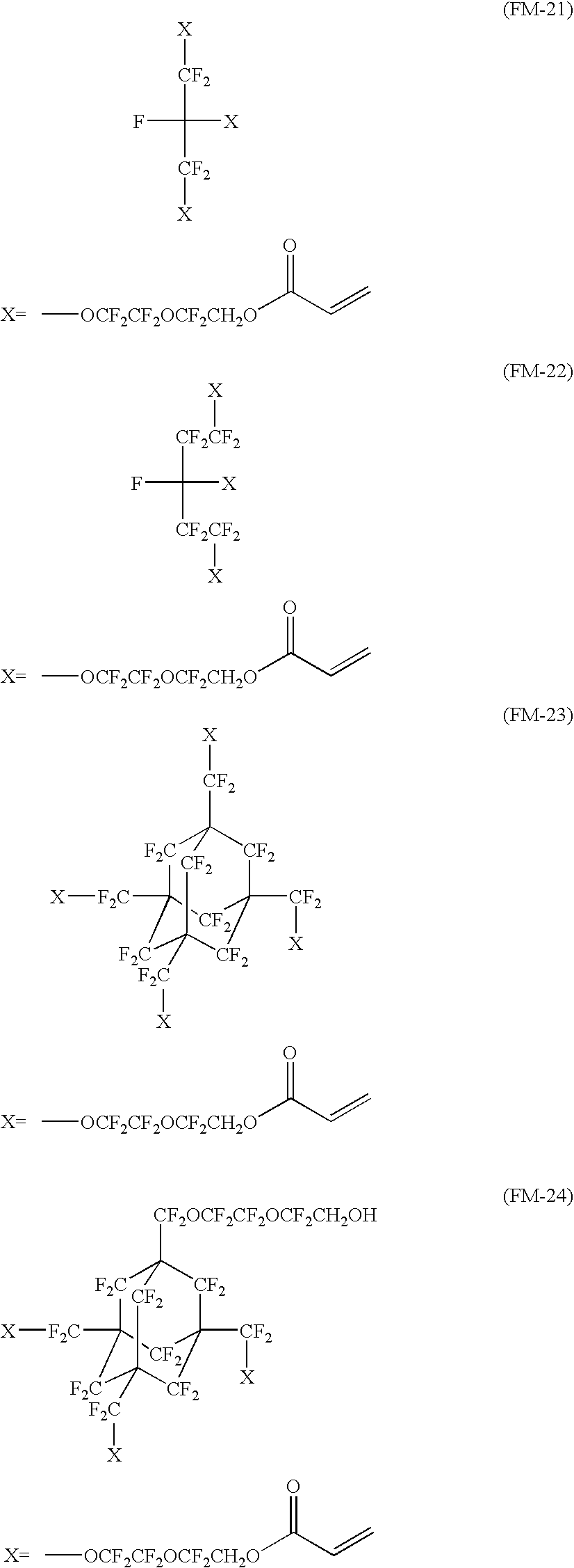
C[OCF2CF2OCF2CH2O]C(C=C)=O.FC([X])([CF2][X])[CF2][X].C[OCF2CF2OCF2CH2O]C(C=C)=O.FC([X])([CF2CF2][X])[CF2CF2][X].C[OCF2CF2OCF2CH2O]C(C=C)=O.[F2C]1C2([F2C][X])[F2C]C3([F2C][X])[CF2]C([CF2][X])([CF2]C1([CF2][X])[CF2]3)[CF2]2.C[OCF2CF2OCF2CH2O]C(C=C)=O.[F2C]1C2([F2C][X])[F2C]C3([F2C][X])[CF2]C([CF2][X])([CF2]C1([CF2OCF2CF2OCF2CH2OH])[CF2]3)[CF2]2
